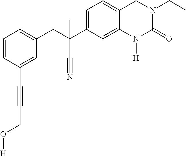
C1=CC(C#CCO[H])=CC(CC(C2=CC=C3C(=C2)N([H])C(=O)N(CC)C3)(C)C#N)=C1
